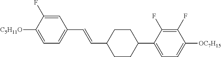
C1=C(F)C([C5H11O])=CC=C1C=CC1CCC(C2=CC=C([OC7H15])C(F)=C2F)CC1
